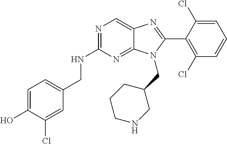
C1=C(O)C(Cl)=CC(CNC2=NC=C3C(=N2)N(CC2CCCNC2)C(C2=C(Cl)C=CC=C2Cl)=N3)=C1
